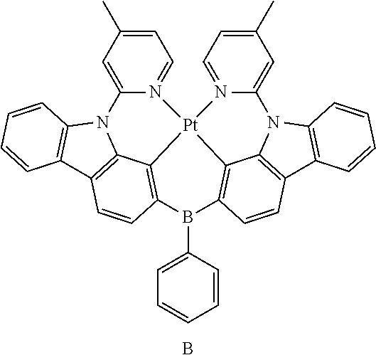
C1=C(C)C=C2N(=C1)[Pt]13C4=C(C=CC5=C4N2C2=C5C=CC=C2)B(C2=CC=CC=C2)C2=C1C1=C(C4=C(N1C1=CC(C)=CC=N13)C=CC=C4)C=C2.B
